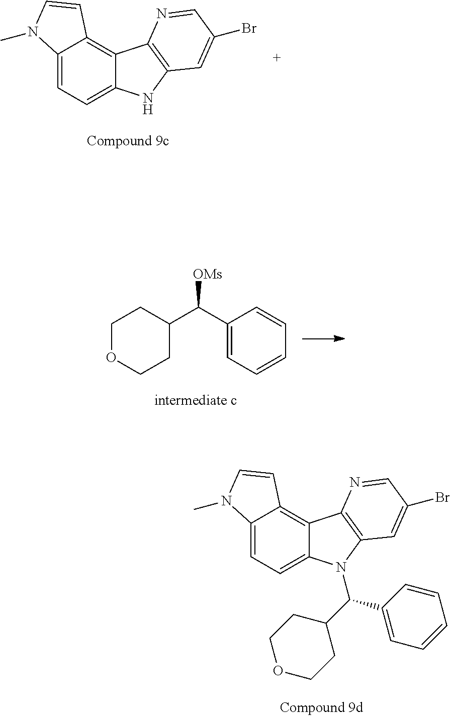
C12=CC=C3C(=C1C=CN2C)C1=C(N3)C=C(Br)C=N1.C1(C(C2=CC=CC=C2)[OMs])CCOCC1.C12=CC=C3C(=C1C=CN2C)C1=C(N3C(C2CCOCC2)C2=CC=CC=C2)C=C(Br)C=N1
